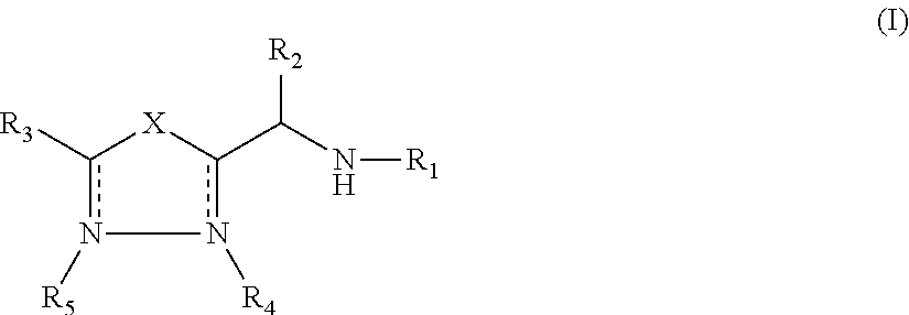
[R3]c1n([R5])-n([R4])c(C(N[R1])[R2])[X]1
